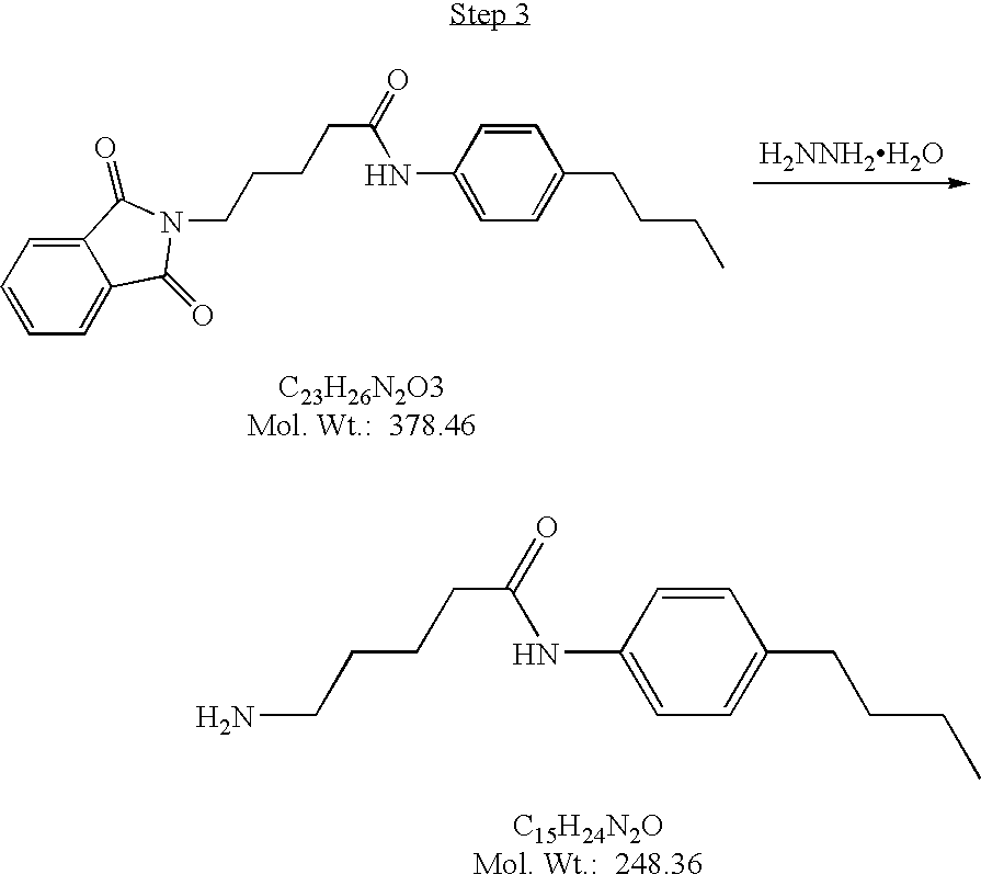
[H2NNH2H2O].C(CCCC(=O)NC1=CC=C(CCCC)C=C1)N1C(=O)C2=CC=CC=C2C1=O.C(CCCC(=O)NC1=CC=C(CCCC)C=C1)N
